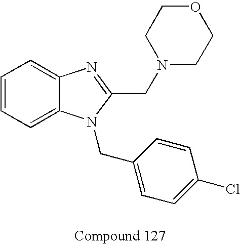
C1=CC=C2C(=C1)N=C(CN1CCOCC1)N2CC1=CC=C(Cl)C=C1
